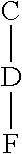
C[D]F
